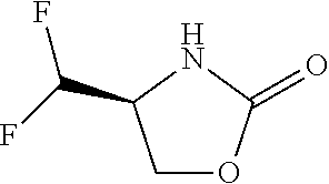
C1OC(=O)NC1C(F)F
